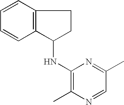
C1(NC2C3=C(CC2)C=CC=C3)=C(C)N=CC(C)=N1
